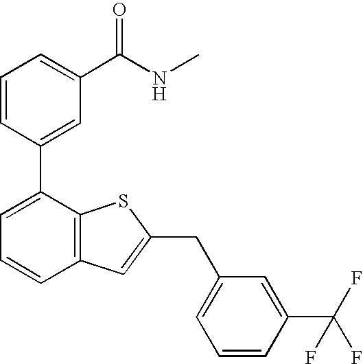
C1=CC(C2=CC=CC3=C2SC(CC2=CC=CC(C(F)(F)F)=C2)=C3)=CC(C(NC)=O)=C1
